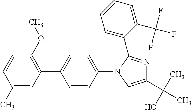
C1(C)=CC(C2=CC=C(N3C(C4=CC=CC=C4C(F)(F)F)=NC(C(C)(O)C)=C3)C=C2)=C(OC)C=C1
